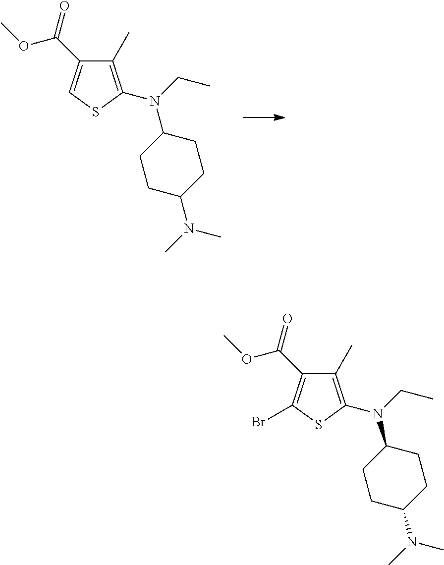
C1(C(OC)=O)=CSC(N(C2CCC(N(C)C)CC2)CC)=C1C.C1(C(OC)=O)=C(Br)SC(N(C2CCC(N(C)C)CC2)CC)=C1C
